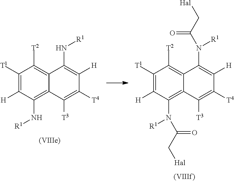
C1([T1])=C([H])C(N[R1])=C2C(=C1[T2])C(N[R1])=C([H])C([T4])=C2[T3].C1([T1])=C([H])C(N([R1])C(C[Hal])=O)=C2C(=C1[T2])C(N([R1])C(C[Hal])=O)=C([H])C([T4])=C2[T3]
